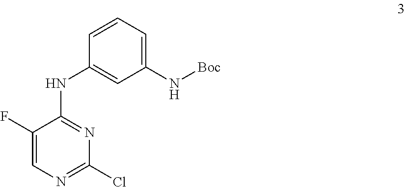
C1(F)=CN=C(Cl)N=C1NC1=CC(N[Boc])=CC=C1
